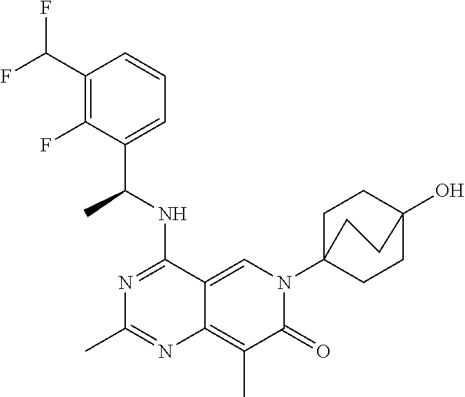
C12=CN(C34CCC(O)(CC3)CC4)C(=O)C(C)=C1N=C(C)N=C2NC(C1=CC=CC(C(F)F)=C1F)C
